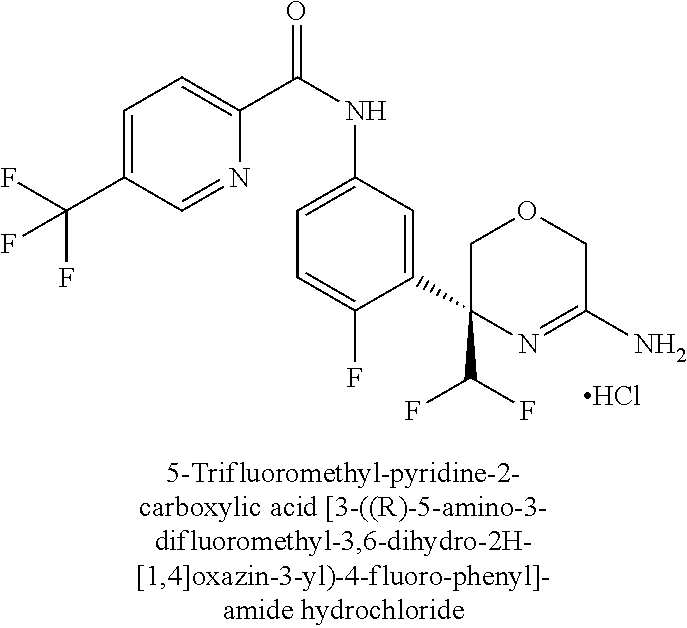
C1(C(F)F)(C2=CC(NC(=O)C3=CC=C(C(F)(F)F)C=N3)=CC=C2F)N=C(N)COC1.Cl
